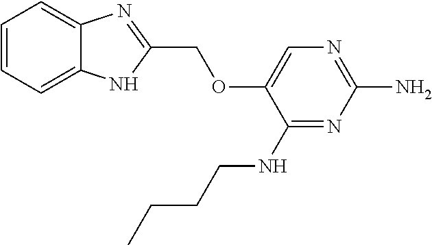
C1(NCCCC)=NC(N)=NC=C1OCC1=NC2=CC=CC=C2N1
